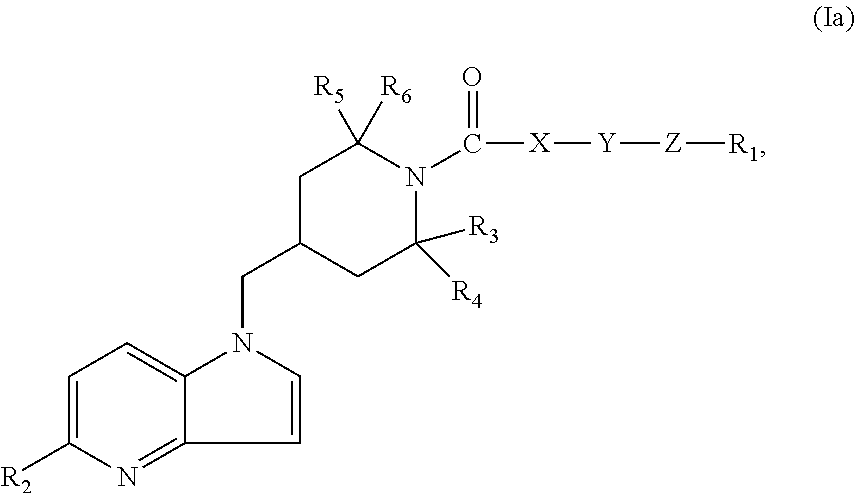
C1C(CN2C3=CC=C([R2])N=C3C=C2)CC([R4])([R3])N(C([X][Y][Z][R1])=O)C1([R5])[R6]
